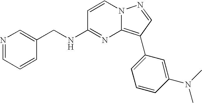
C1(CNC2=NC3=C(C4=CC=CC(N(C)C)=C4)C=NN3C=C2)=CN=CC=C1
